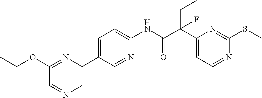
C1(OCC)=NC(C2=CC=C(NC(C(C3=CC=NC(SC)=N3)(CC)F)=O)N=C2)=CN=C1
